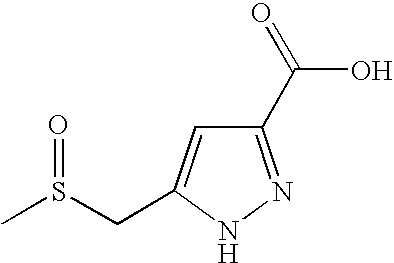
C1(C(=O)O)=NNC(CS(C)=O)=C1
